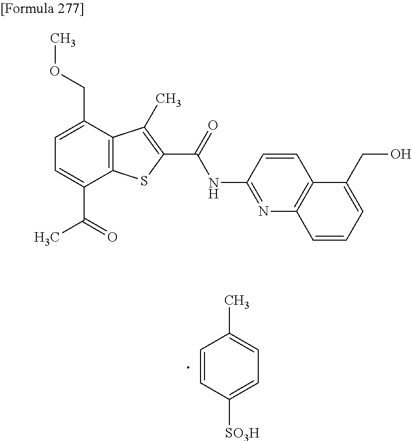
C1=C(C(=O)C)C2=C(C(COC)=C1)C(C)=C(C(=O)NC1=NC3=C(C=C1)C(CO)=CC=C3)S2.C1=CC([SO3H])=CC=C1C
